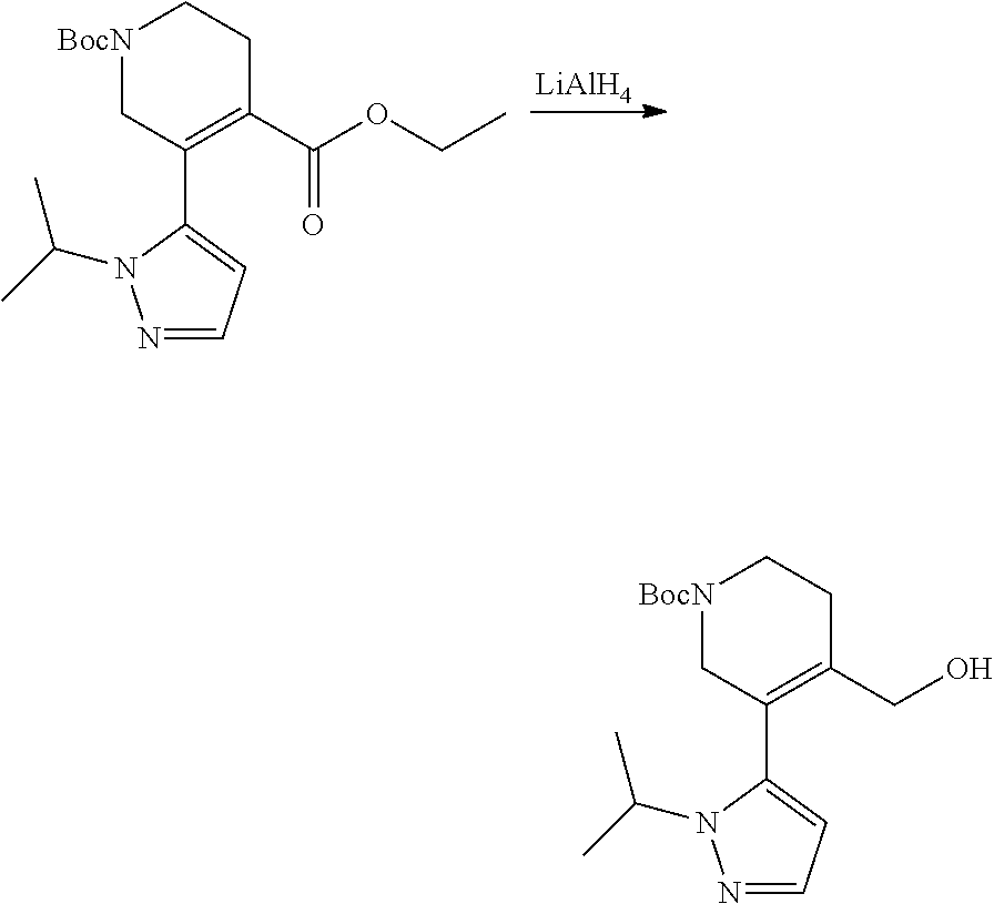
[BocN]1CC(C2=CC=NN2C(C)C)=C(C(OCC)=O)CC1.[LiAlH4].[BocN]1CC(C2=CC=NN2C(C)C)=C(CO)CC1
